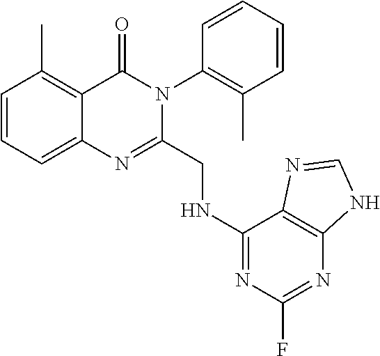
C1=CC=C2C(=C1C)C(=O)N(C1=C(C)C=CC=C1)C(CNC1=NC(F)=NC3=C1N=CN3)=N2
